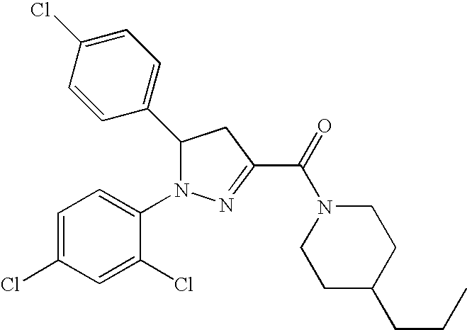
C1(C2N(C3=CC=C(Cl)C=C3Cl)N=C(C(=O)N3CCC(CCC)CC3)C2)=CC=C(Cl)C=C1
